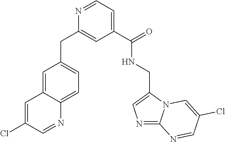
C1=C2C(=CC=C1CC1=CC(C(NCC3=CN=C4N3C=C(Cl)C=N4)=O)=CC=N1)N=CC(Cl)=C2
